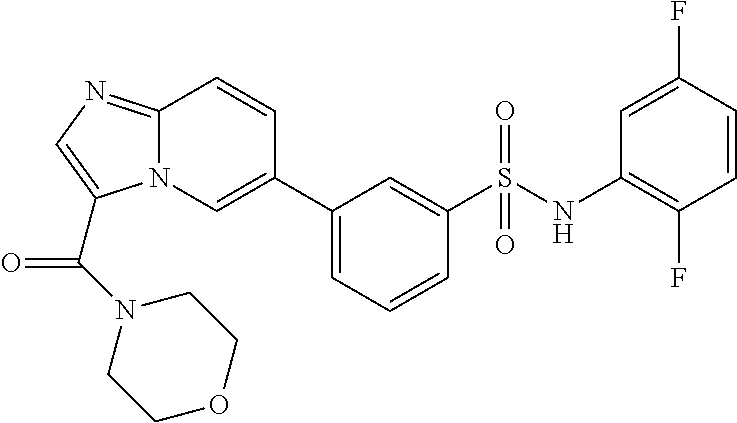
C12=NC=C(C(N3CCOCC3)=O)N1C=C(C1=CC=CC(S(NC3=C(F)C=CC(F)=C3)(=O)=O)=C1)C=C2
